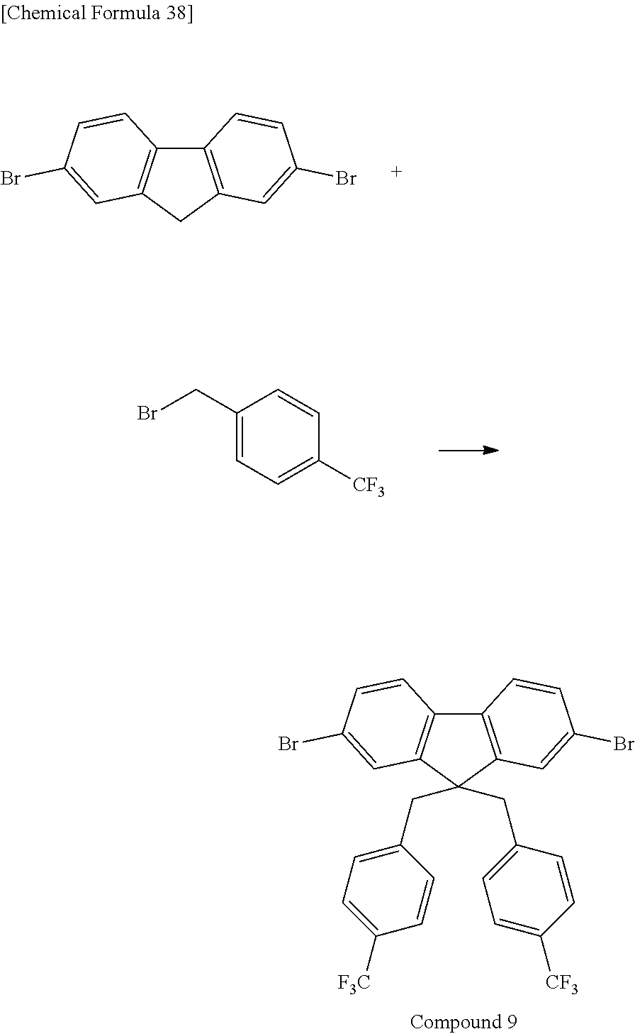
C12=C(CC3=C1C=CC(Br)=C3)C=C(Br)C=C2.C1(CBr)=CC=C([CF3])C=C1.C12=C(C(CC3=CC=C([F3C])C=C3)(CC3=CC=C([CF3])C=C3)C3=C1C=CC(Br)=C3)C=C(Br)C=C2
